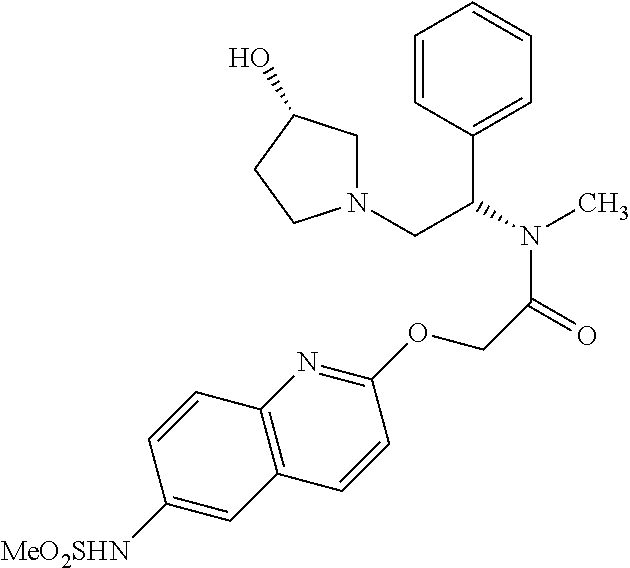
C1=CC(C(N(C)C(=O)COC2=NC3=C(C=C2)C=C([MeO2SHN])C=C3)CN2CC(O)CC2)=CC=C1
